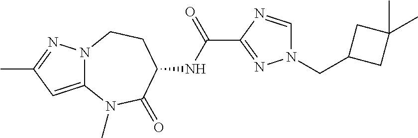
N12C(=CC(C)=N1)N(C)C(=O)C(NC(C1=NN(CC3CC(C)(C)C3)C=N1)=O)CC2
